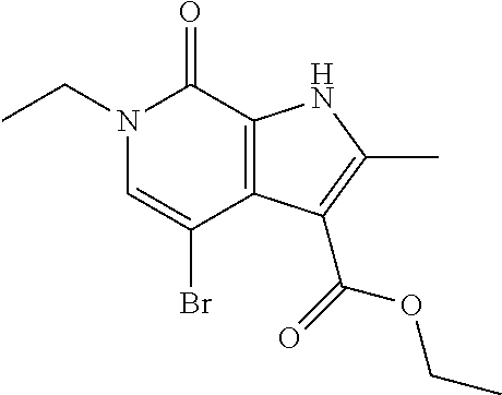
N1(CC)C=C(Br)C2=C(C1=O)NC(C)=C2C(=O)OCC
